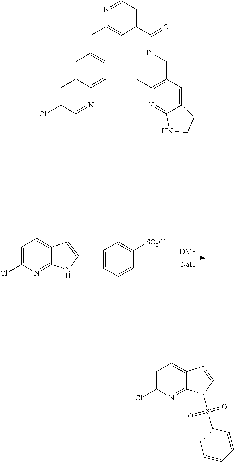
[Na].[DMF].C1=C(Cl)N=C2C(=C1)C=CN2.C1=CC=CC([SO2Cl])=C1.C1=C2C(=CC=C1CC1=CC(C(=O)NCC3=C(C)N=C4C(=C3)CCN4)=CC=N1)N=CC(Cl)=C2.C1=C(Cl)N=C2C(=C1)C=CN2S(C1=CC=CC=C1)(=O)=O
